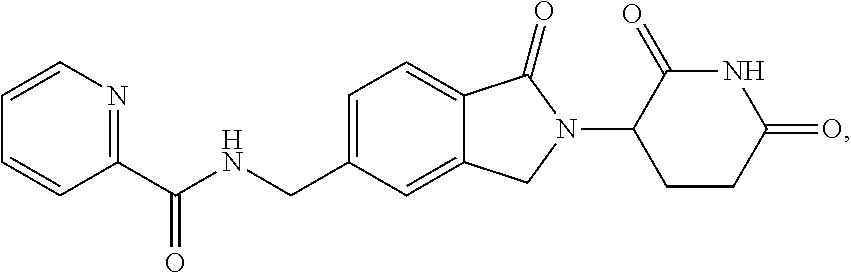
C1=C(CNC(C2=NC=CC=C2)=O)C=C2C(=C1)C(=O)N(C1CCC(=O)NC1=O)C2
